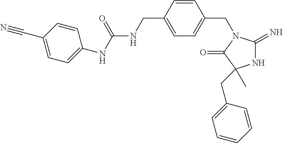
N1C(=N)N(CC2=CC=C(CNC(NC3=CC=C(C#N)C=C3)=O)C=C2)C(=O)C1(C)CC1=CC=CC=C1
